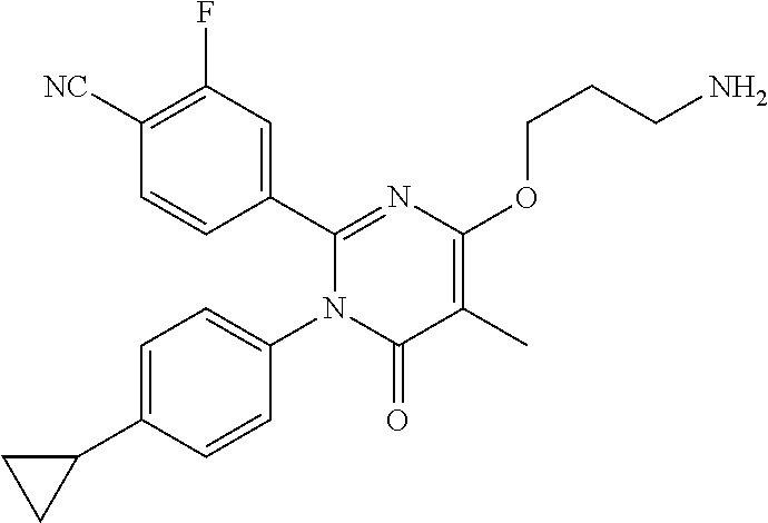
C1(C2=CC(F)=C([CN])C=C2)=NC(OCCCN)=C(C)C(=O)N1C1=CC=C(C2CC2)C=C1
